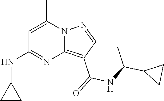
C12=C(C(=O)NC(C3CC3)C)C=NN1C(C)=CC(NC1CC1)=N2
